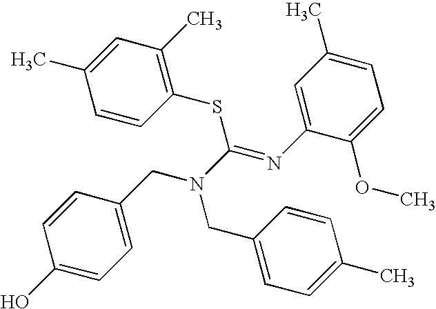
C1=C(CN(CC2=CC=C(C)C=C2)C(SC2=C(C)C=C(C)C=C2)=NC2=CC(C)=CC=C2OC)C=CC(O)=C1
